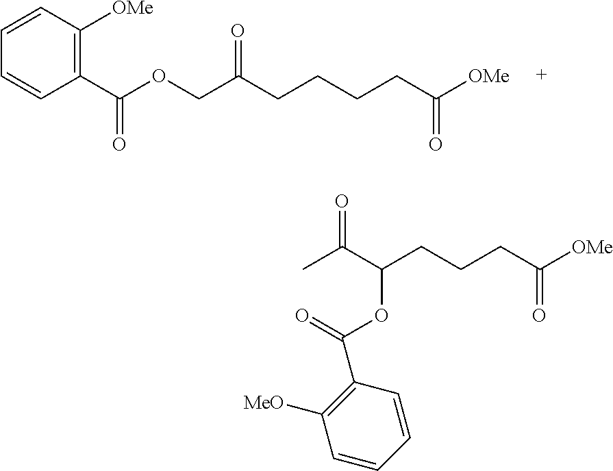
C(CCCCC([OMe])=O)(COC(C1=C([OMe])C=CC=C1)=O)=O.C(C(CCCC([OMe])=O)OC(=O)C1=C([MeO])C=CC=C1)(C)=O
